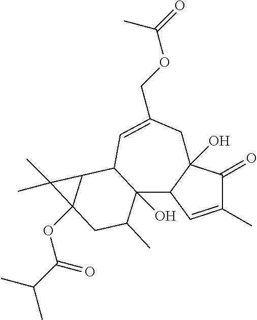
C1(C)=CC2C(O)(C1=O)CC(COC(C)=O)=CC1C2(O)C(C)CC2(OC(=O)C(C)C)C1C2(C)C
